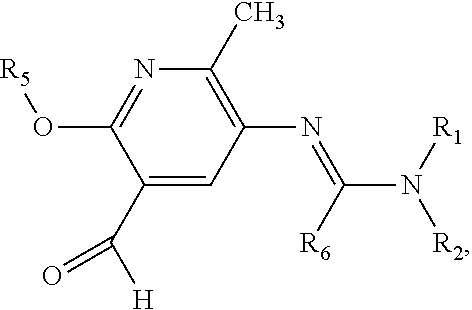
N1=C(O[R5])C(C([H])=O)=CC(N=C(N([R1])[R2])[R6])=C1C
